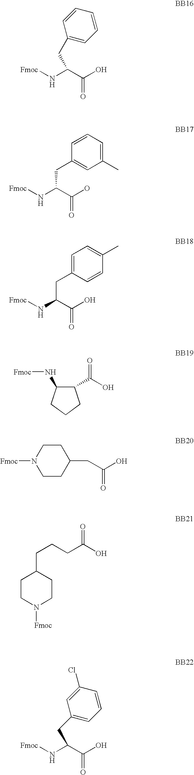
[Fmoc]NC(C(O)=O)CC1=CC=CC=C1.[Fmoc]NC(C(O)=O)CC1=CC(C)=CC=C1.[Fmoc]NC(C(O)=O)CC1=CC=C(C)C=C1.C1(C(O)=O)C(N[Fmoc])CCC1.C1CC(CC(O)=O)CCN1[Fmoc].C1CN([Fmoc])CCC1CCCC(O)=O.[Fmoc]NC(C(O)=O)CC1=CC=CC(Cl)=C1
